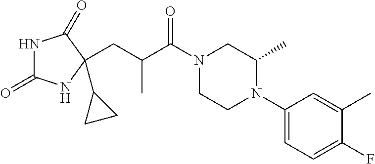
N1C(=O)NC(C2CC2)(CC(C(N2CCN(C3=CC=C(F)C(C)=C3)C(C)C2)=O)C)C1=O
